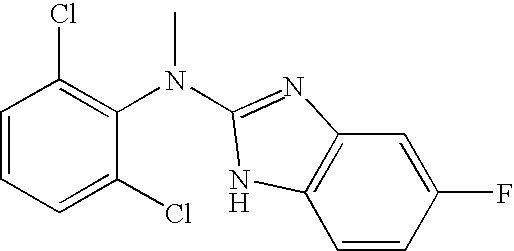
C1=CC=C(Cl)C(N(C)C2=NC3=C(C=CC(F)=C3)N2)=C1Cl
